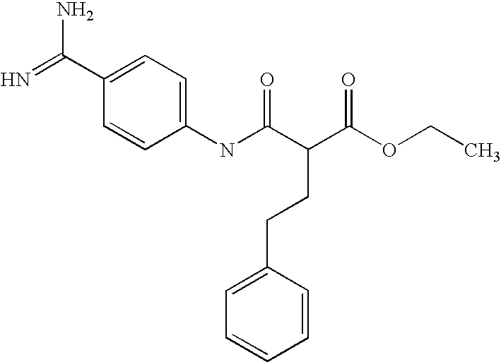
N=C(C1=CC=C(NC(C(C(OCC)=O)CCC2=CC=CC=C2)=O)C=C1)N
